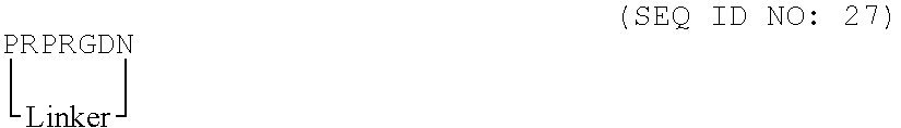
[PRPRGDN]1C[Linker]C1
